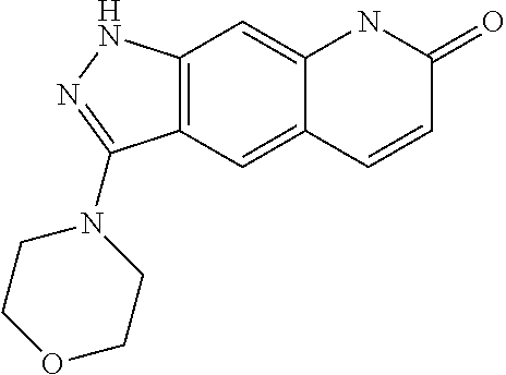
C12=C(C=C3C(=C1)NC(=O)C=C3)C(N1CCOCC1)=NN2
